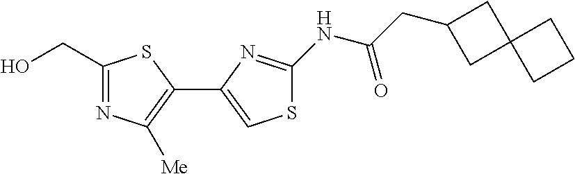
C1(CO)=NC([Me])=C(C2=CSC(NC(CC3CC4(C3)CCC4)=O)=N2)S1
